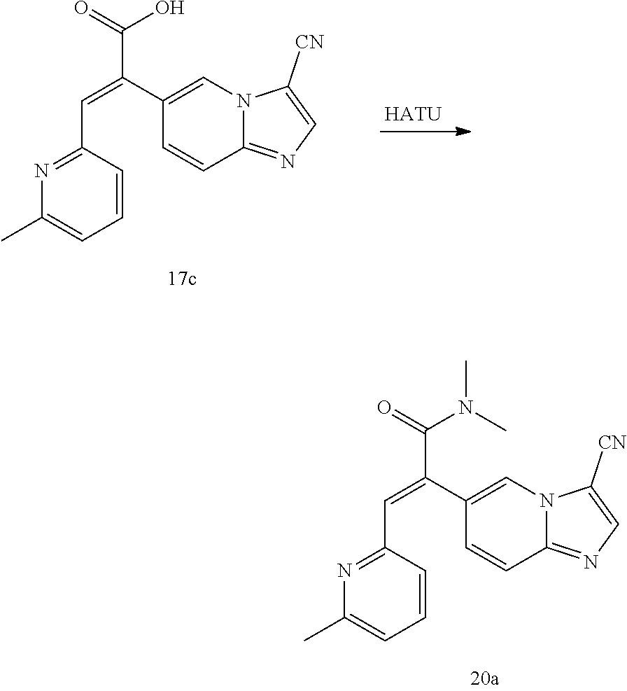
C1(C)=CC=CC(C=C(C2=CN3C(=NC=C3[CN])C=C2)C(N(C)C)=O)=N1.C1(C)=CC=CC(C=C(C2=CN3C(=NC=C3[CN])C=C2)C(O)=O)=N1.[HATU]
